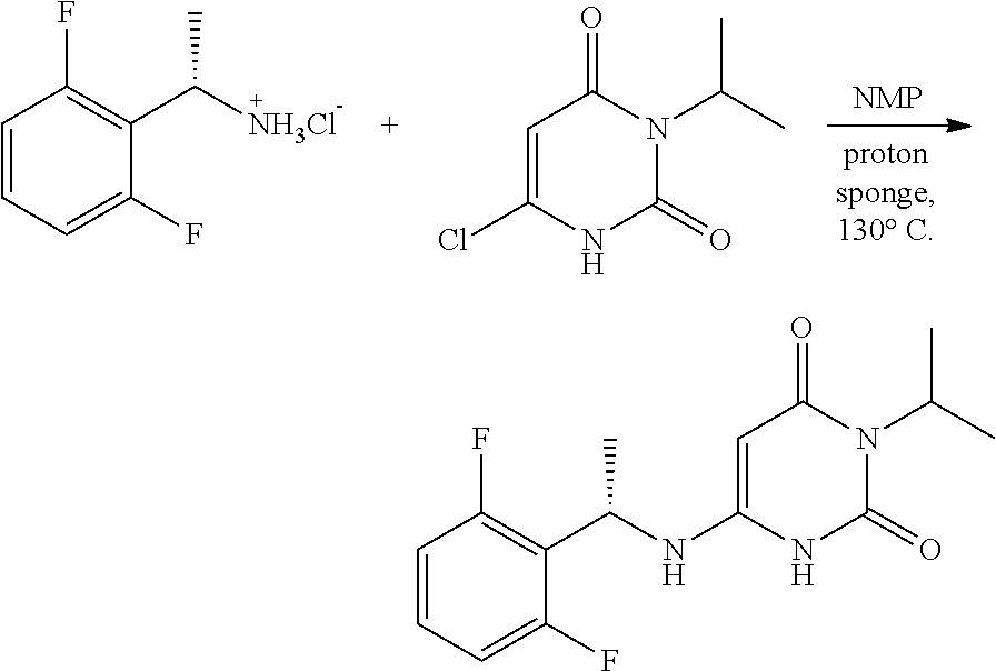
C1=CC=C(F)C(C([NH3Cl])C)=C1F.C1=C(Cl)NC(=O)N(C(C)C)C1=O.C1=CC=C(F)C(C(NC2=CC(=O)N(C(C)C)C(=O)N2)C)=C1F
